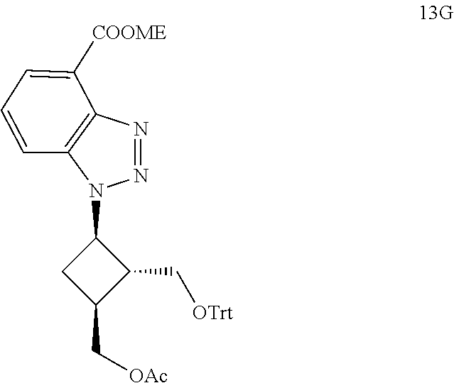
C1([COOME])=CC=CC2=C1N=NN2C1CC(C[OAc])C1C[OTrt]
